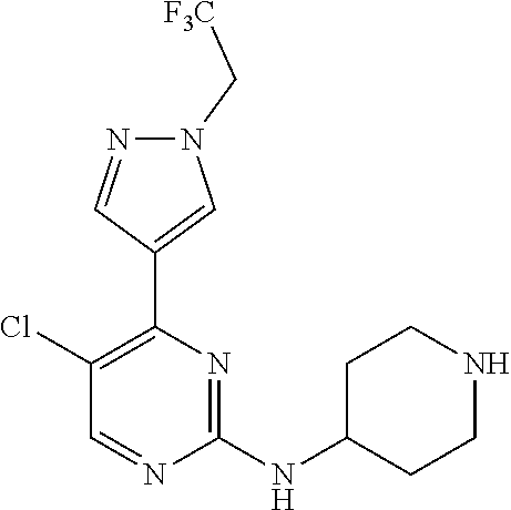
N1=CC(Cl)=C(C2=CN(C[F3C])N=C2)N=C1NC1CCNCC1
